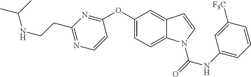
C12=CC(OC3=NC(CCNC(C)C)=NC=C3)=CC=C1N(C(NC1=CC=CC([F3C])=C1)=O)C=C2
